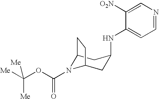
C12N(C(OC([Me])([Me])[Me])=O)C(CC(NC3=CC=NC=C3[O2N])C1)CC2
